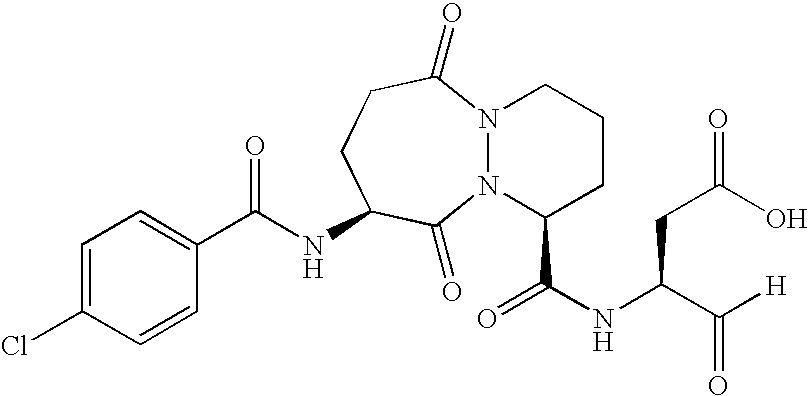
C1=CC(Cl)=CC=C1C(NC1CCC(=O)N2N(C1=O)C(C(NC(C([H])=O)CC(O)=O)=O)CCC2)=O
